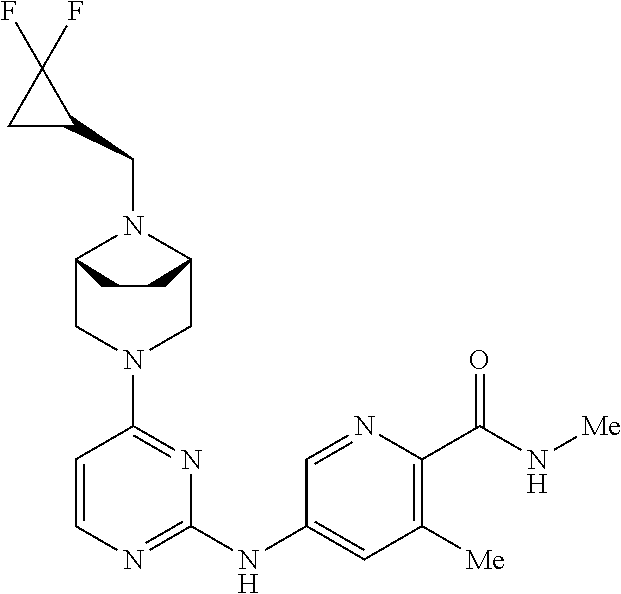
C12CN(C3=NC(NC4=CC([Me])=C(C(N[Me])=O)N=C4)=NC=C3)CC(N1CC1CC1(F)F)CC2
